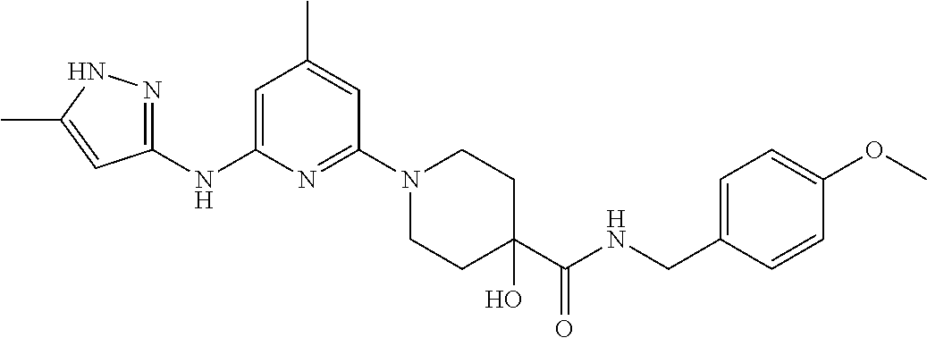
C1(NC2=CC(C)=CC(N3CCC(O)(C(NCC4=CC=C(OC)C=C4)=O)CC3)=N2)=NNC(C)=C1
